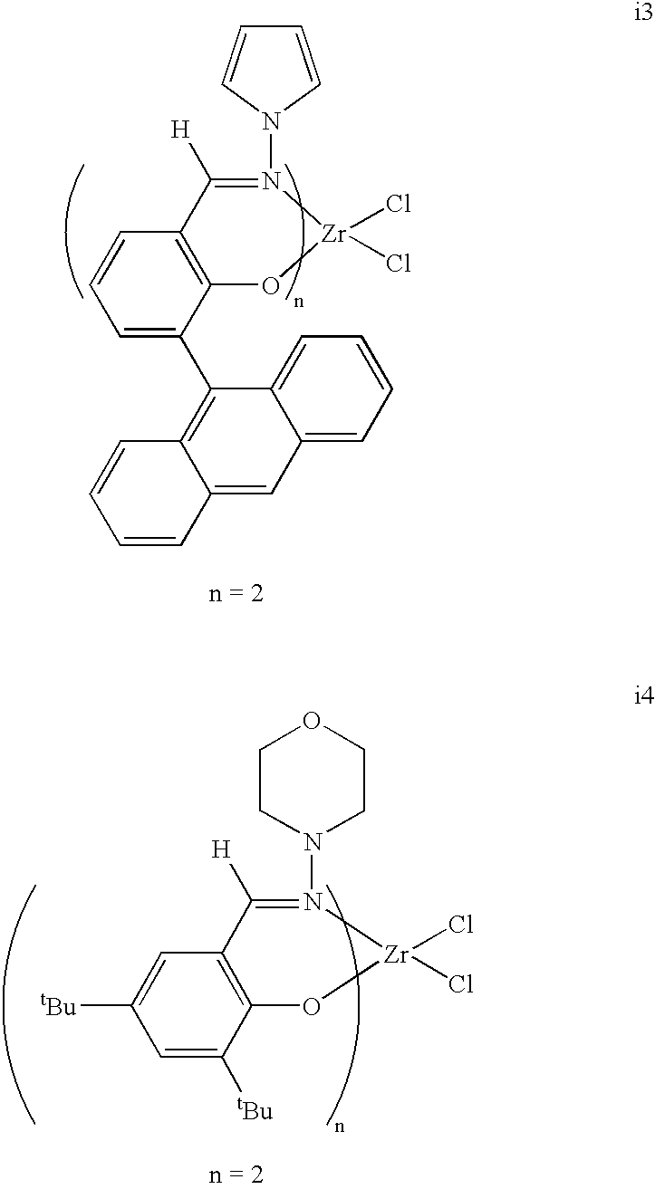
C1=CN(N2=C([H])C3=C(O[Zr]2(Cl)Cl)C(C2=C4C(=CC5=CC=CC=C25)C=CC=C4)=CC=C3)C=C1.N1(N2=C([H])C3=C(O[Zr]2(Cl)Cl)C([tBu])=CC([tBu])=C3)CCOCC1
